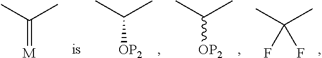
C(C)(C)[OP2].C(C)(C)[OP2].C(C)(C)(F)F.C(C)(C)=[M]
